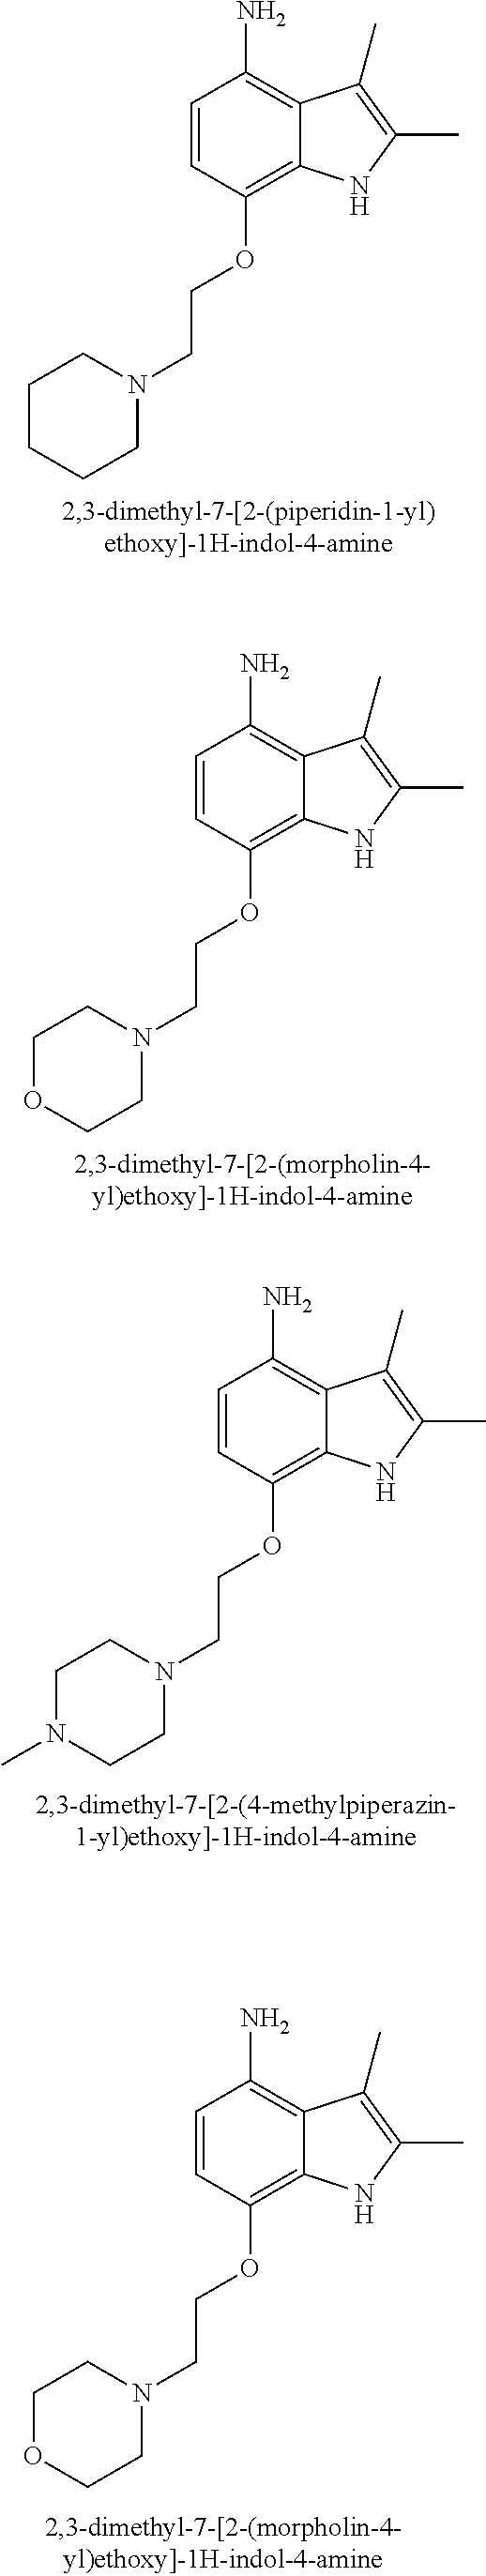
C1=CC(OCCN2CCOCC2)=C2C(=C1N)C(C)=C(C)N2.C1=CC(OCCN2CCN(C)CC2)=C2C(=C1N)C(C)=C(C)N2.C1=CC(OCCN2CCOCC2)=C2C(=C1N)C(C)=C(C)N2.C1=CC(OCCN2CCCCC2)=C2C(=C1N)C(C)=C(C)N2
